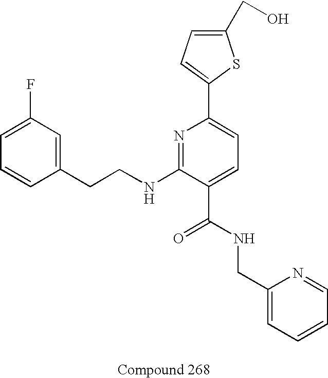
C1=CC=C(F)C=C1CCNC1=NC(C2=CC=C(CO)S2)=CC=C1C(NCC1=CC=CC=N1)=O
